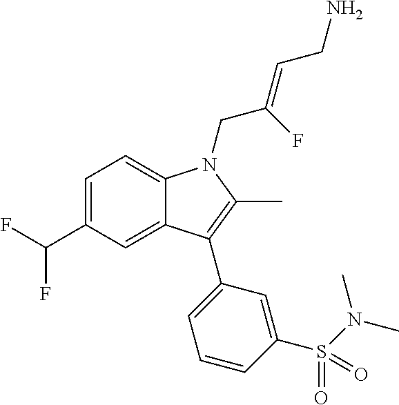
C1=C(C(F)F)C=C2C(=C1)N(CC(=CCN)F)C(C)=C2C1=CC=CC(S(=O)(=O)N(C)C)=C1
